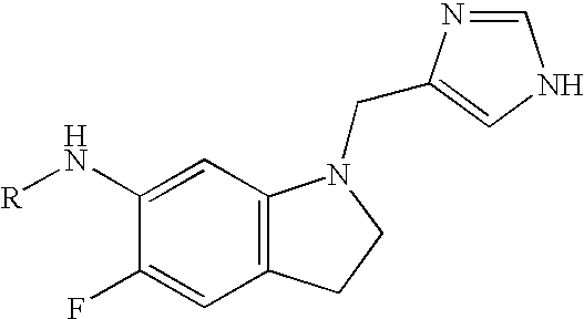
C1(N[R])=CC2=C(C=C1F)CCN2CC1=CNC=N1
